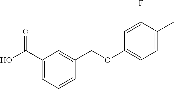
OC(C1=CC=CC(COC2=CC=C(C)C(F)=C2)=C1)=O
